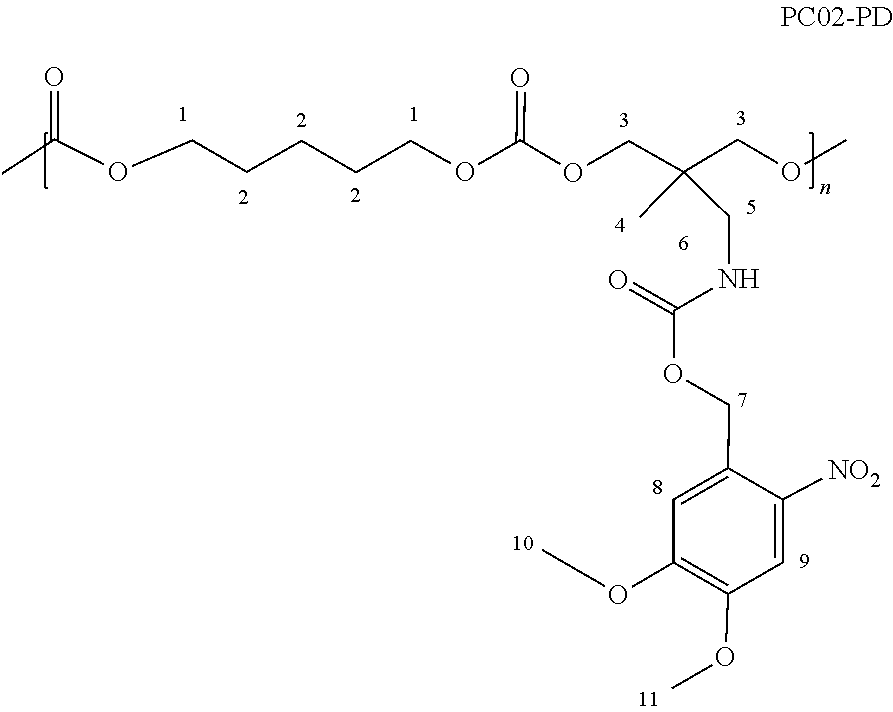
COC1=C(OC)C=C(COC(NCC(C)(COC(OCCCCCOC(C)=O)=O)COC)=O)C([NO2])=C1
